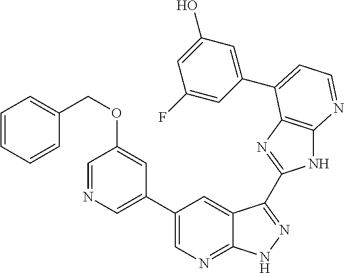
C1(C2=CN=CC(OCC3=CC=CC=C3)=C2)=CN=C2C(=C1)C(C1=NC3=C(N1)N=CC=C3C1=CC(O)=CC(F)=C1)=NN2
